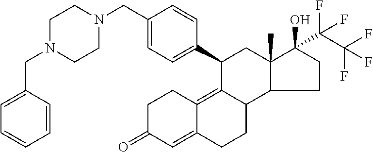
C1C(=O)C=C2C(=C3C(CC2)C2C(C)(CC3C3=CC=C(CN4CCN(CC5=CC=CC=C5)CC4)C=C3)C(O)(C(C(F)(F)F)(F)F)CC2)C1
